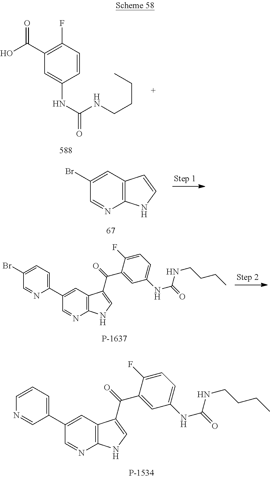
C12=C(C=C(C3=CC=CN=C3)C=N1)C(C(=O)C1=CC(NC(NCCCC)=O)=CC=C1F)=CN2.OC(C1=C(F)C=CC(NC(=O)NCCCC)=C1)=O.C12=C(C=C(Br)C=N1)C=CN2.C12=C(C=C(C3=CC=C(Br)C=N3)C=N1)C(C(=O)C1=CC(NC(=O)NCCCC)=CC=C1F)=CN2
